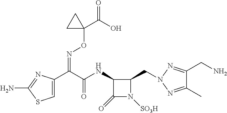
N(C(C(C1=CSC(N)=N1)=NOC1(C(=O)O)CC1)=O)C1C(CN2N=C(CN)C(C)=N2)N([SO3H])C1=O
